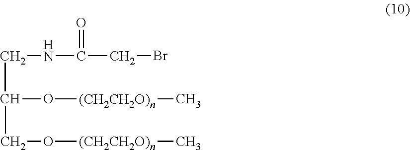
C(C(O[(CH2CH2O)n]C)CO[(CH2CH2O)n]C)NC(CBr)=O
